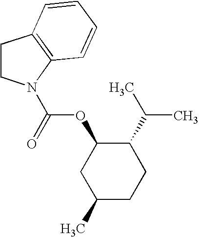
C(OC1CC(C)CCC1C(C)C)(=O)N1CCC2=C1C=CC=C2
